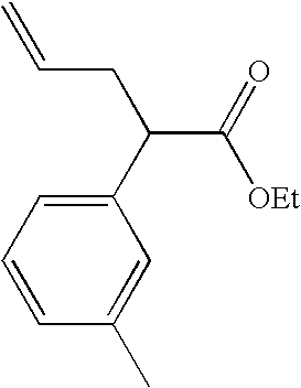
C=CCC(C(=O)[OEt])C1=CC=CC(C)=C1
